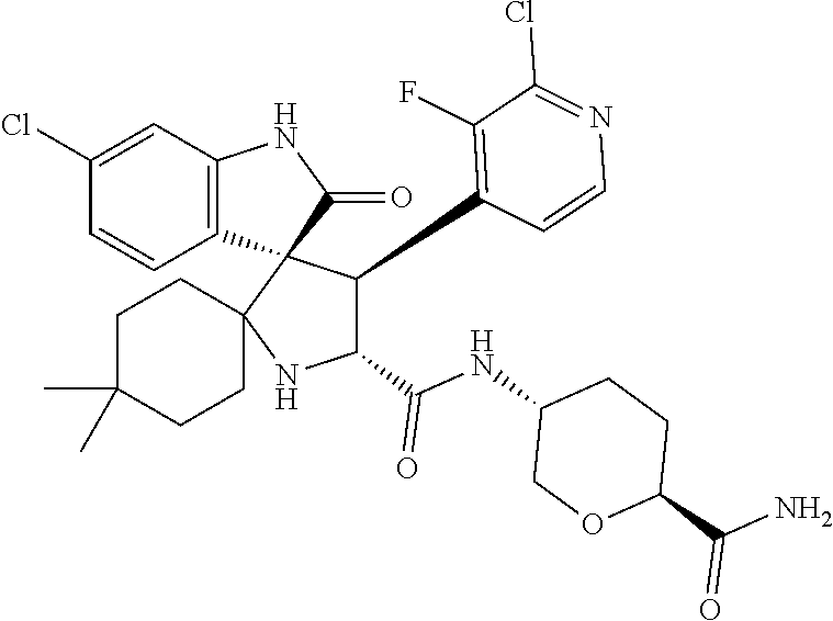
C1(C(=O)NC2COC(C(N)=O)CC2)C(C2=C(F)C(Cl)=NC=C2)C2(C3(N1)CCC(C)(C)CC3)C(=O)NC1=C2C=CC(Cl)=C1
